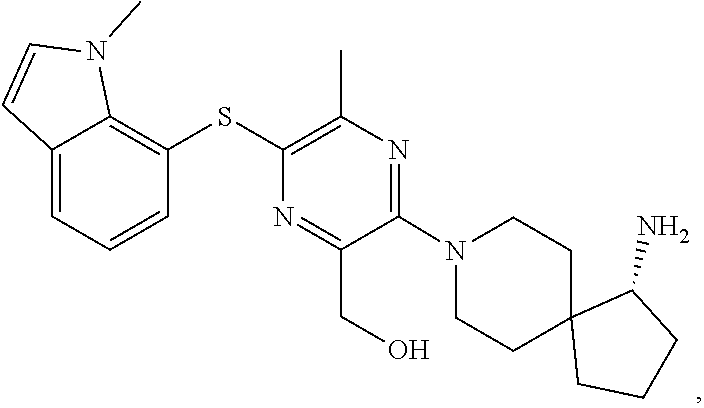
C1CN(C2=NC(C)=C(SC3=C4C(=CC=C3)C=CN4C)N=C2CO)CCC12CCCC2N
